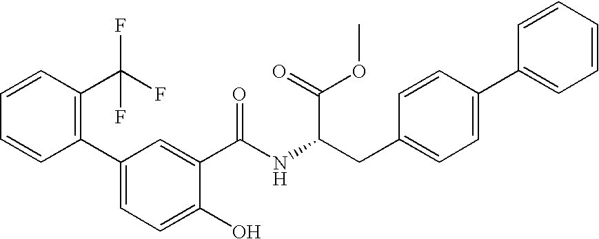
C1=CC(C2=CC=C(O)C(C(=O)NC(CC3=CC=C(C4=CC=CC=C4)C=C3)C(OC)=O)=C2)=C(C(F)(F)F)C=C1
